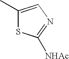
C1(C)=CN=C([NHAc])S1
